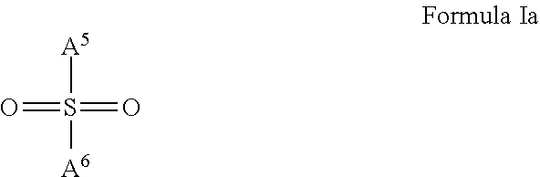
[A5]S(=O)([A6])=O
